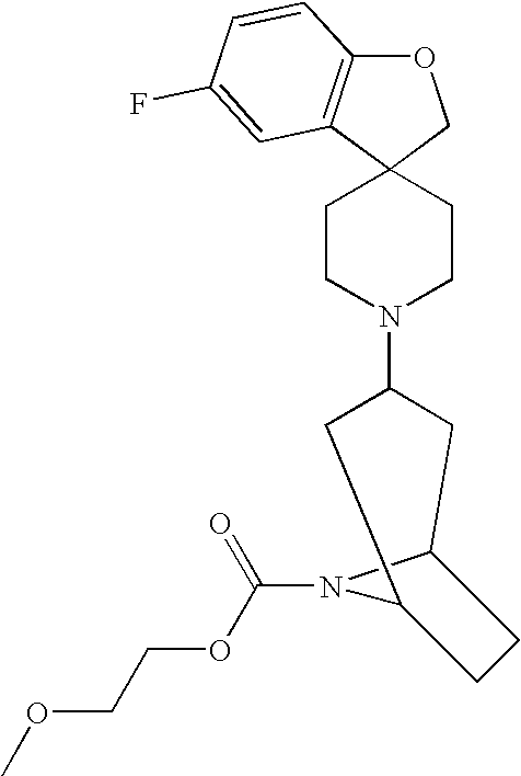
O1C2=C(C3(C1)CCN(C1CC4N(C(OCCOC)=O)C(C1)CC4)CC3)C=C(F)C=C2
